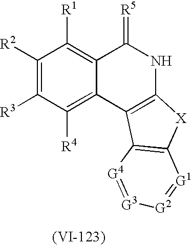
C1([R2])=C([R3])C([R4])=C2C(=C1[R1])C(=[R5])NC1=C2C2=C([X]1)[G1]=[G2][G3]=[G4]2
